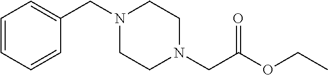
C1=CC=CC(CN2CCN(CC(OCC)=O)CC2)=C1
